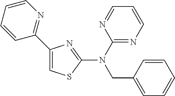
C1(N(CC2=CC=CC=C2)C2=NC(C3=NC=CC=C3)=CS2)=NC=CC=N1
